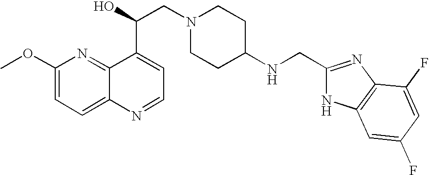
C1(OC)=CC=C2C(=N1)C(C(O)CN1CCC(NCC3=NC4=C(N3)C=C(F)C=C4F)CC1)=CC=N2
